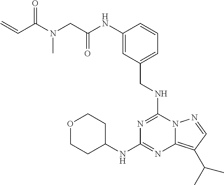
C(C(NC1=CC(CNC2=NC(NC3CCOCC3)=NC3=C(C(C)C)C=NN23)=CC=C1)=O)N(C(C=C)=O)C
